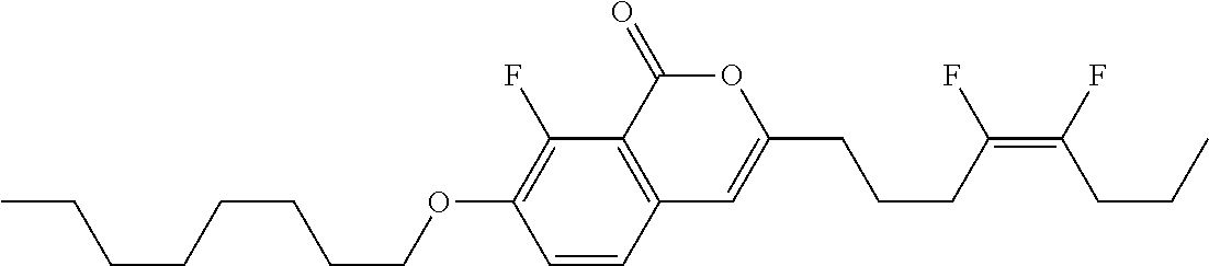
C1=CC2=C(C(F)=C1OCCCCCCCC)C(=O)OC(CCCC(=C(CCC)F)F)=C2
